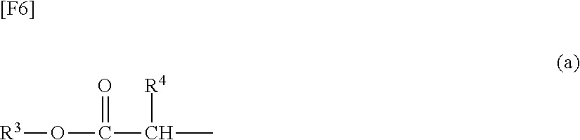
[R3]OC(C(C)[R4])=O.[[F6]]
